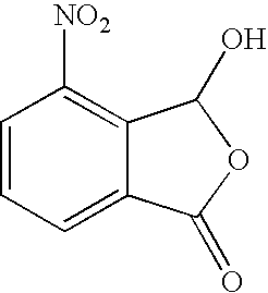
C1=CC([NO2])=C2C(=C1)C(=O)OC2O
